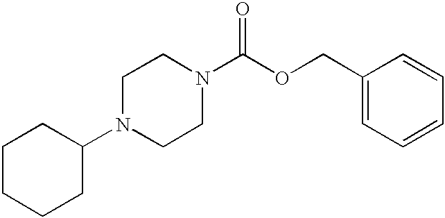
C1CCCC(N2CCN(C(OCC3=CC=CC=C3)=O)CC2)C1
